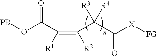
[PB]OC(C(=C([R2])C(C([X][FG])=O)([R4])[R3])[R1])=O
